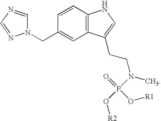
C1=CC2=C(C=C1CN1C=NC=N1)C(CCN(C)P(=O)(O[R1])O[R2])=CN2
